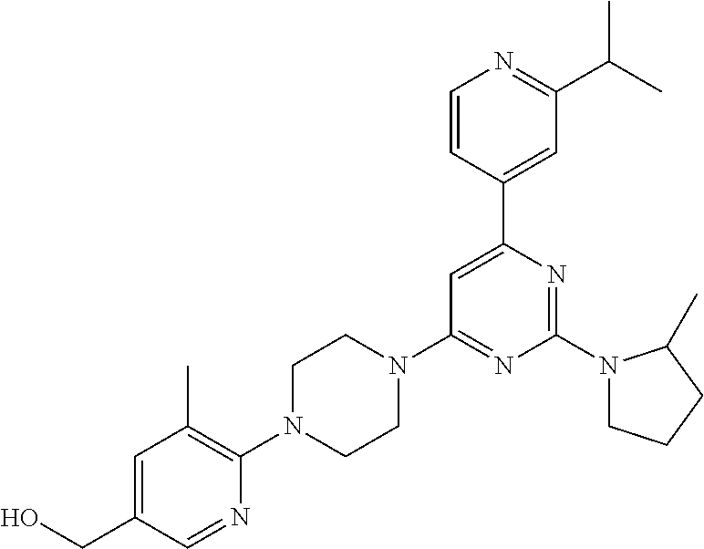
OCC1=CC(C)=C(N2CCN(C3=NC(N4CCCC4C)=NC(C4=CC(C(C)C)=NC=C4)=C3)CC2)N=C1
